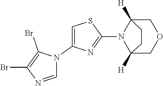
C1=NC(Br)=C(Br)N1C1=CSC(N2C3([H])COCC2([H])CC3)=N1
